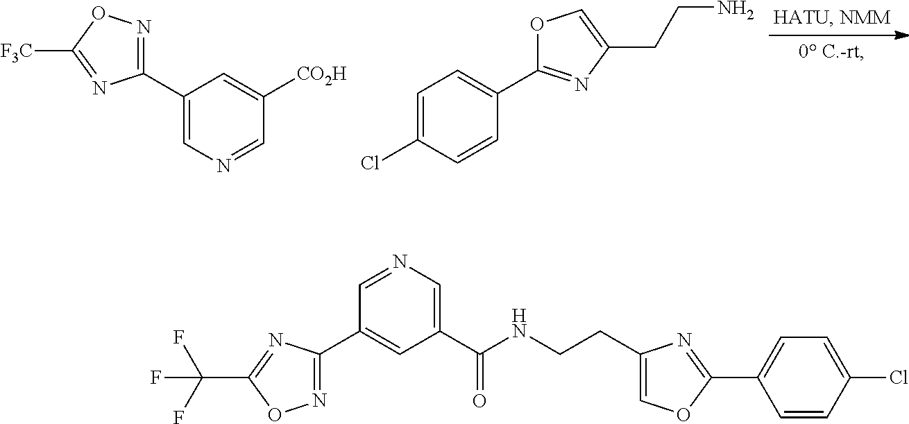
C1=C(Cl)C=CC(C2=NC(CCN)=CO2)=C1.C1(C2=NOC([F3C])=N2)=CN=CC([CO2H])=C1.C1=NC=C(C(NCCC2=COC(C3=CC=C(Cl)C=C3)=N2)=O)C=C1C1=NOC(C(F)(F)F)=N1
